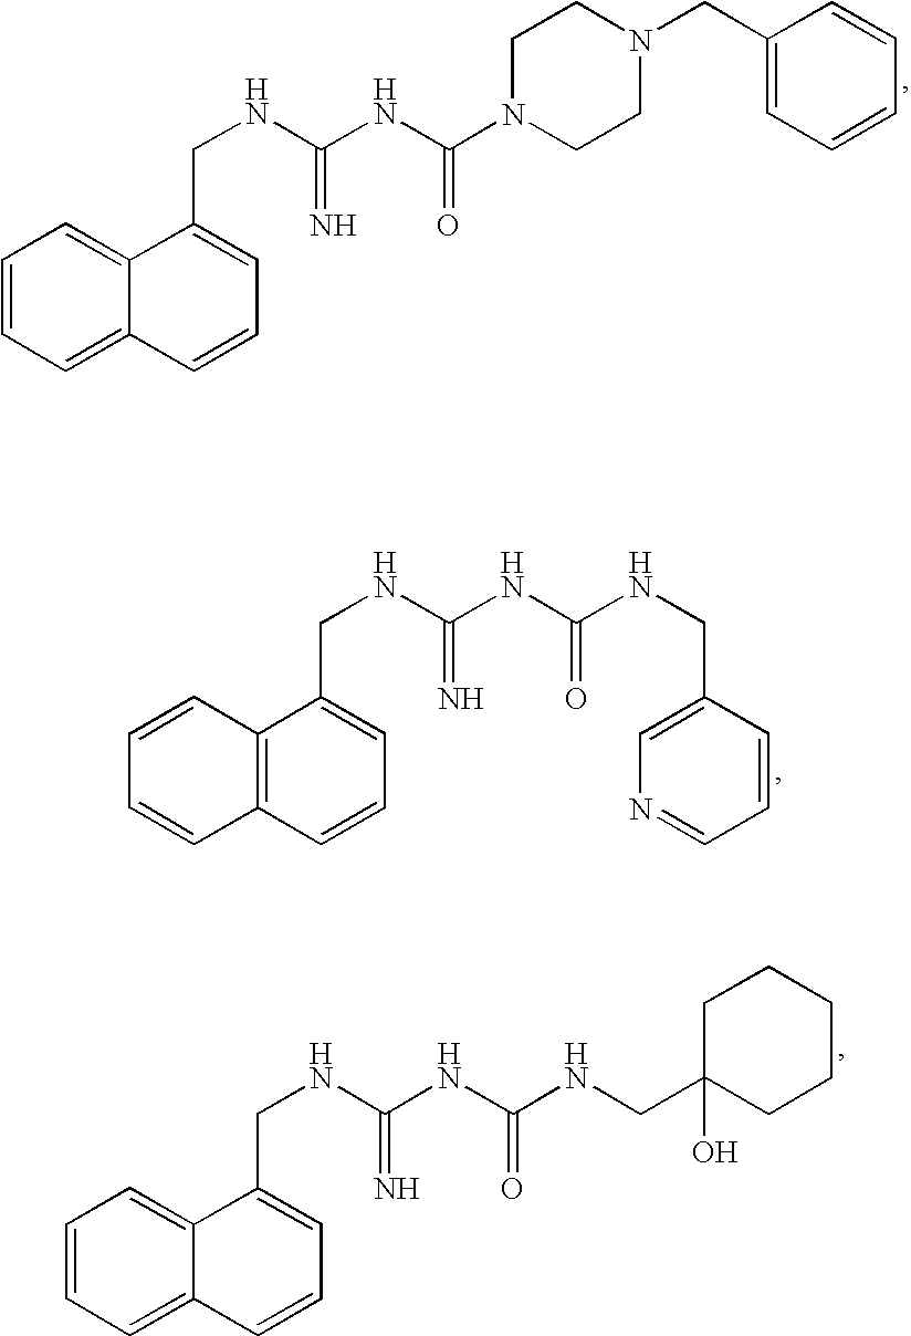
C1=CC=C2C(=C1)C(CNC(NC(N1CCN(CC3=CC=CC=C3)CC1)=O)=N)=CC=C2.C1=CC2=C(C=C1)C=CC=C2CNC(NC(NCC1=CN=CC=C1)=O)=N.C1=CC=C2C(=C1)C(CNC(NC(NCC1(O)CCCCC1)=O)=N)=CC=C2
